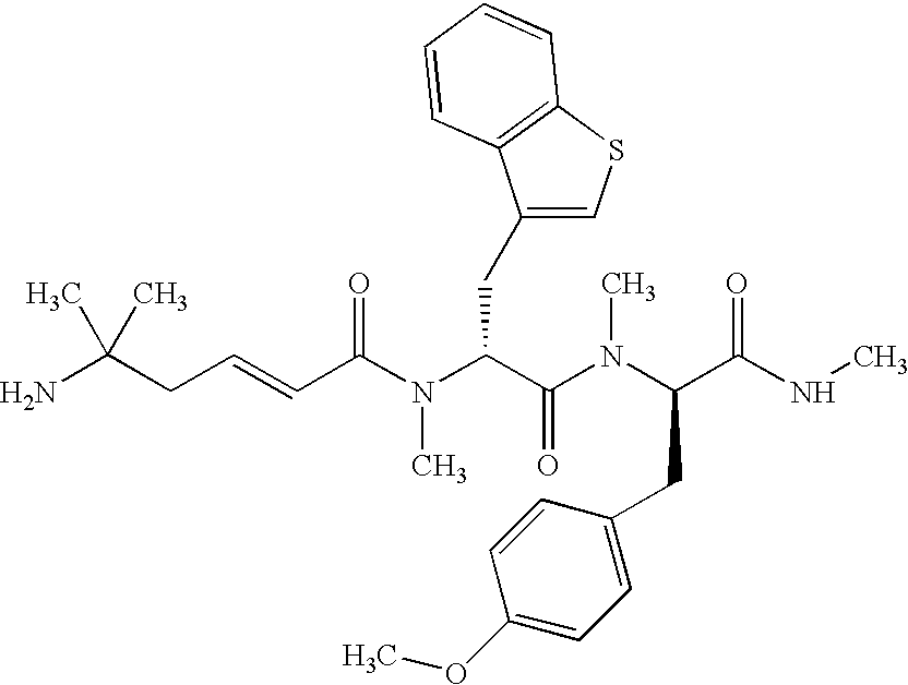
NC(CC=CC(N(C(C(N(C(C(NC)=O)CC1=CC=C(OC)C=C1)C)=O)CC1=CSC2=C1C=CC=C2)C)=O)(C)C
